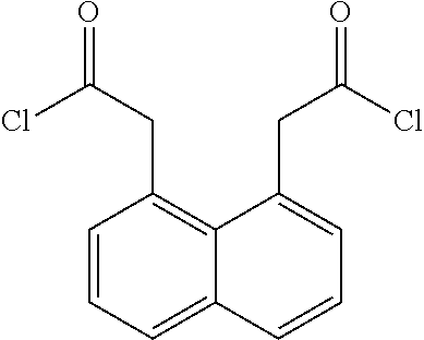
C1=CC=C2C(=C1CC(=O)Cl)C(CC(=O)Cl)=CC=C2
